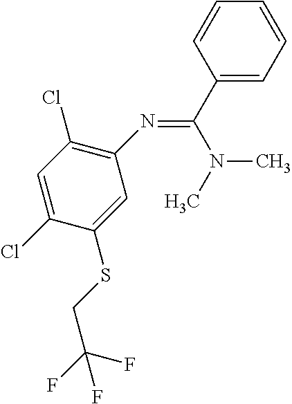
C1(N=C(C2=CC=CC=C2)N(C)C)=C(Cl)C=C(Cl)C(SCC(F)(F)F)=C1
